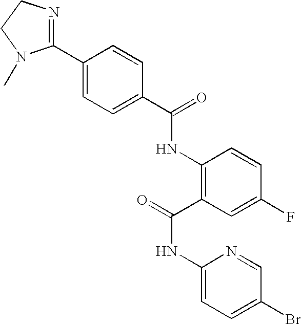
C1(C2=NCCN2C)=CC=C(C(=O)NC2=C(C(=O)NC3=CC=C(Br)C=N3)C=C(F)C=C2)C=C1
